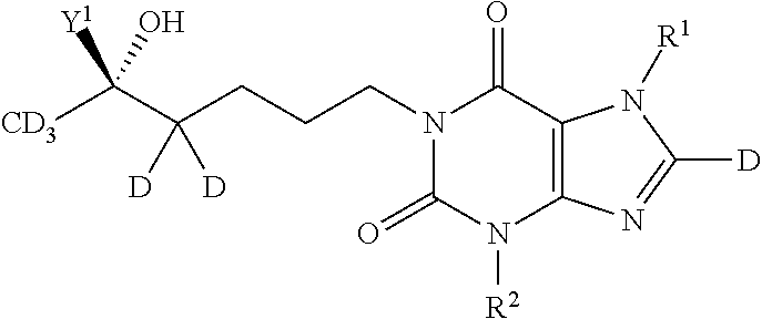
[CD3]C(C(CCCN1C(=O)N([R2])C2=C(C1=O)N([R1])C([D])=N2)([D])[D])([Y1])O
